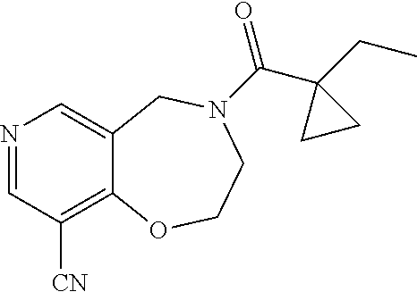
N1=CC([CN])=C2C(=C1)CN(C(=O)C1(CC)CC1)CCO2
